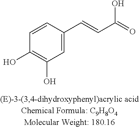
C1=C(C=CC(=O)O)C=CC(O)=C1O
